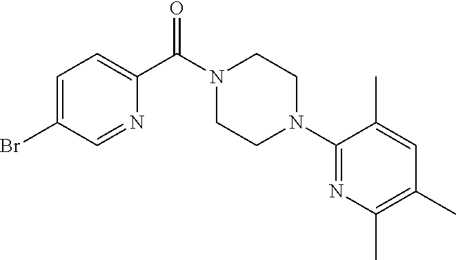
C1=C(Br)C=NC(C(N2CCN(C3=NC(C)=C(C)C=C3C)CC2)=O)=C1
